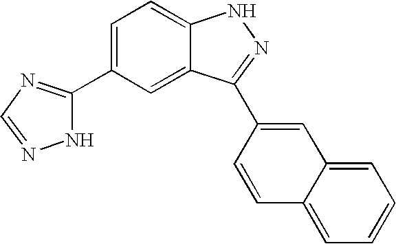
C1(C2=NC=NN2)=CC=C2C(=C1)C(C1=CC3=CC=CC=C3C=C1)=NN2
